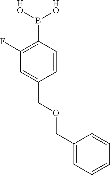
C1(F)=C(B([HO])[HO])C=CC(COCC2=CC=CC=C2)=C1
